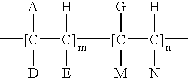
C[[C]([A])([D])[C]]([H])([E])[[C]([C]]([H])(N)C)([G])[M]
